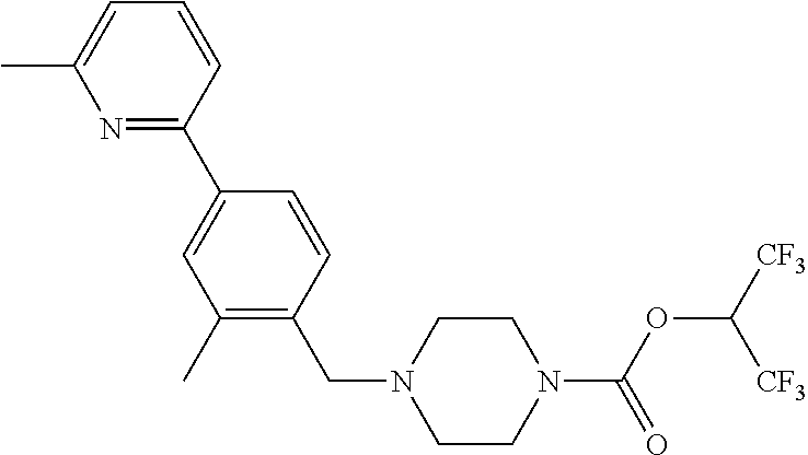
C1(C)=C(CN2CCN(C(OC([CF3])[CF3])=O)CC2)C=CC(C2=NC(C)=CC=C2)=C1
